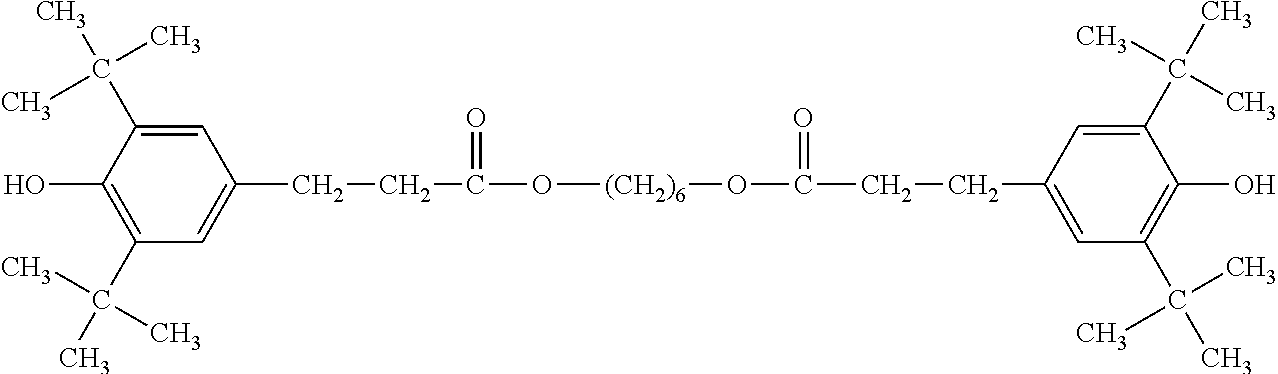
C1(C(C)(C)C)=C(O)C(C(C)(C)C)=CC(CCC(O[(CH2)6]OC(CCC2=CC(C(C)(C)C)=C(O)C(C(C)(C)C)=C2)=O)=O)=C1
